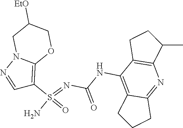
C(NC1=C2C(=NC3=C1CCC3C)CCC2)(N=S(N)(=O)C1=C2N(N=C1)CC([EtO])CO2)=O
